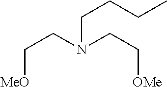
C([MeO])CN(CC[OMe])CCCC
